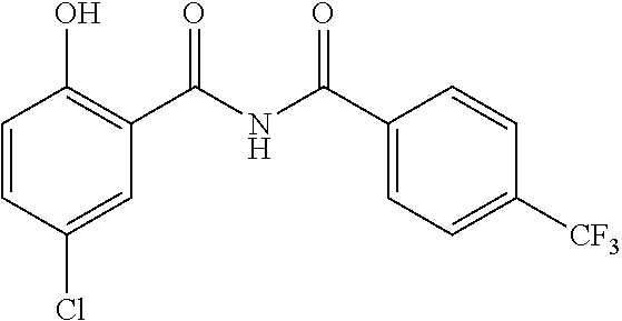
C1=CC(Cl)=CC(C(NC(C2=CC=C([CF3])C=C2)=O)=O)=C1O
